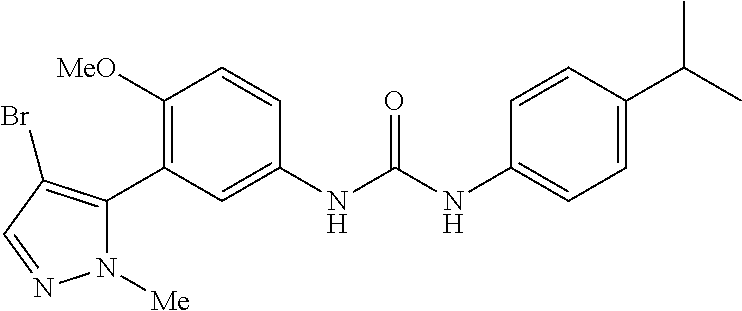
C1([OMe])=C(C2=C(Br)C=NN2[Me])C=C(NC(=O)NC2=CC=C(C(C)C)C=C2)C=C1
